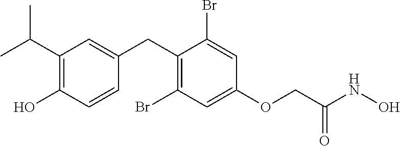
C1(CC2=CC(C(C)C)=C(O)C=C2)=C(Br)C=C(OCC(NO)=O)C=C1Br
